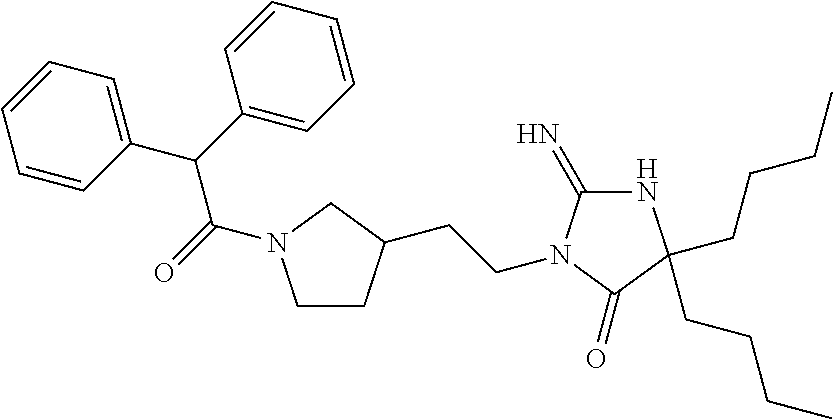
C1CC(CCN2C(=N)NC(CCCC)(CCCC)C2=O)CN1C(C(C1=CC=CC=C1)C1=CC=CC=C1)=O
